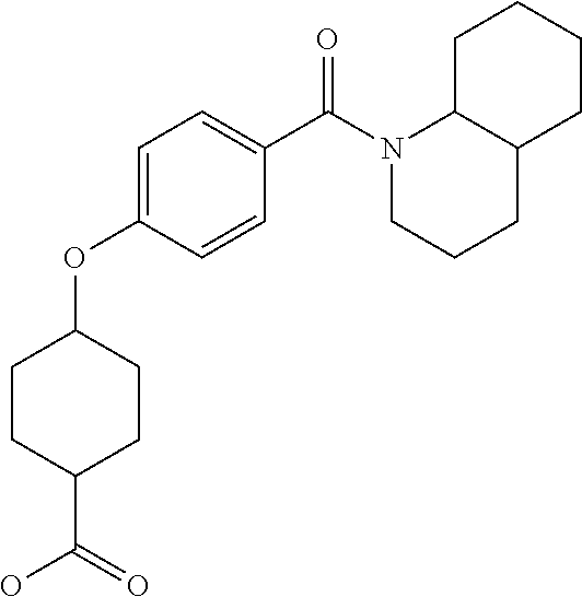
C1CC(C(=O)O)CCC1OC1=CC=C(C(N2CCCC3C2CCCC3)=O)C=C1
